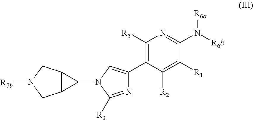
C1([R5])=C(C2=CN(C3C4C3CN([R7b])C4)C([R3])=N2)C([R2])=C([R1])C(N([R6b])[R6a])=N1
